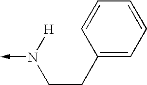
C-N([H])CCC1=CC=CC=C1
